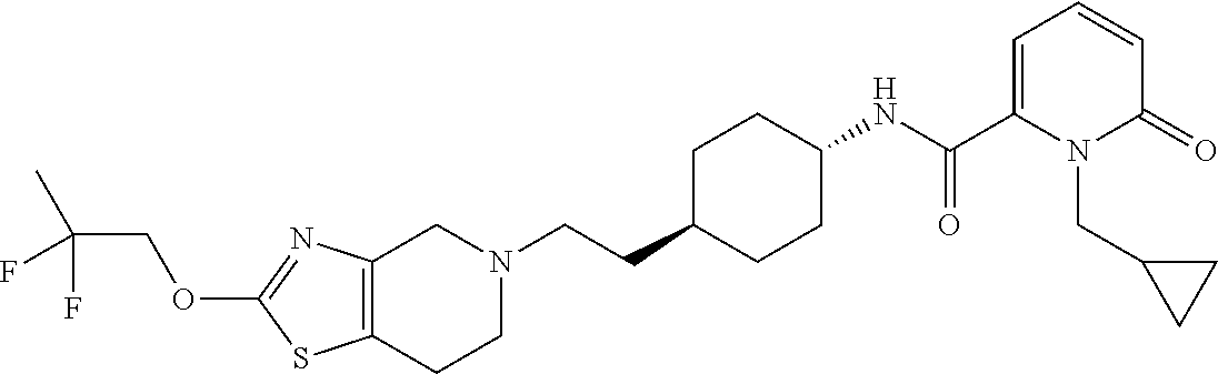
C12=C(CCN(CCC3CCC(NC(C4=CC=CC(=O)N4CC4CC4)=O)CC3)C1)SC(OCC(C)(F)F)=N2
